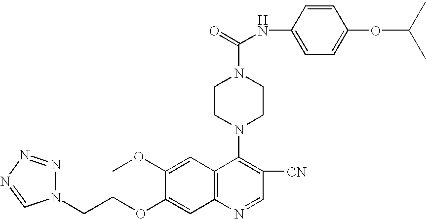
O(C1=CC2=C(C=C1OC)C(N1CCN(C(=O)NC3=CC=C(OC(C)C)C=C3)CC1)=C([CN])C=N2)CCN1N=NN=C1
